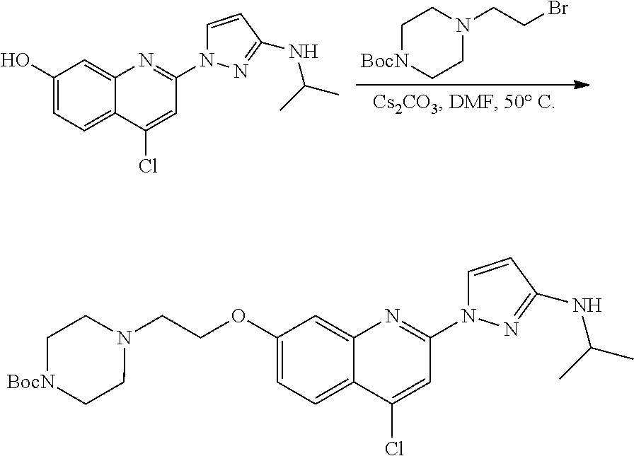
C1[BocN]CCN(CCBr)C1.C1(O)=CC=C2C(=C1)N=C(N1C=CC(NC(C)C)=N1)C=C2Cl.C1(OCCN2CC[BocN]CC2)=CC=C2C(=C1)N=C(N1C=CC(NC(C)C)=N1)C=C2Cl
